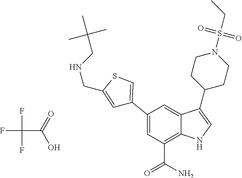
FC(F)(C(=O)O)F.C1=C(C2=CSC(CNCC(C)(C)C)=C2)C=C2C(=C1C(N)=O)NC=C2C1CCN(S(CC)(=O)=O)CC1
